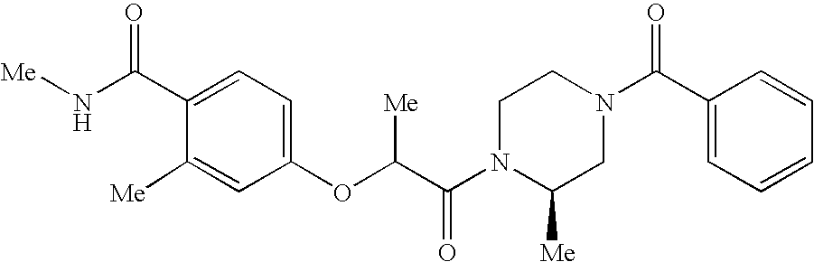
[Me]C1=CC(OC(C(N2C([Me])CN(C(C3=CC=CC=C3)=O)CC2)=O)[Me])=CC=C1C(N[Me])=O
